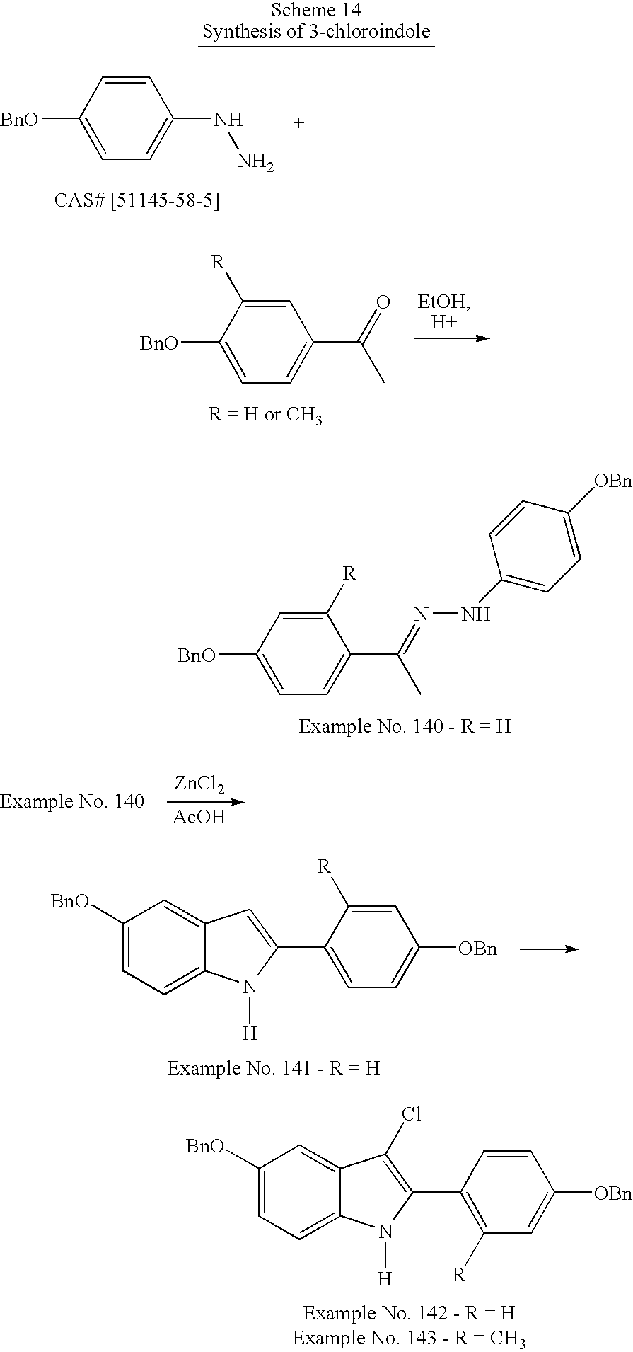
C1([BnO])=CC=C(C(=O)C)C=C1[R].C1([BnO])=CC=C(C(=NNC2=CC=C([OBn])C=C2)C)C([R])=C1.[ZnCl2].[AcOH].C1([BnO])=CC=C2C(=C1)C=C(C1=CC=C([OBn])C=C1[R])N2[H].C1([BnO])=CC=C2C(=C1)C(Cl)=C(C1=C([R])C=C([OBn])C=C1)N2[H].C1([BnO])=CC=C(NN)C=C1
